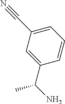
C1=C(C(N)C)C=CC=C1C#N
